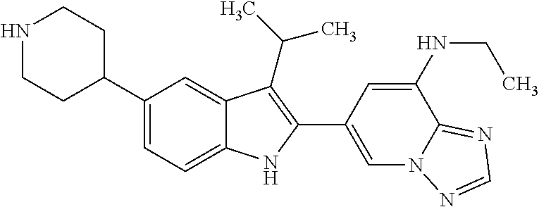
N1CCC(C2=CC=C3C(=C2)C(C(C)C)=C(C2=CN4C(=NC=N4)C(NCC)=C2)N3)CC1
